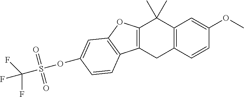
C12=C(C=CC(OC)=C1)CC1=C(C2(C)C)OC2=C1C=CC(OS(C(F)(F)F)(=O)=O)=C2
